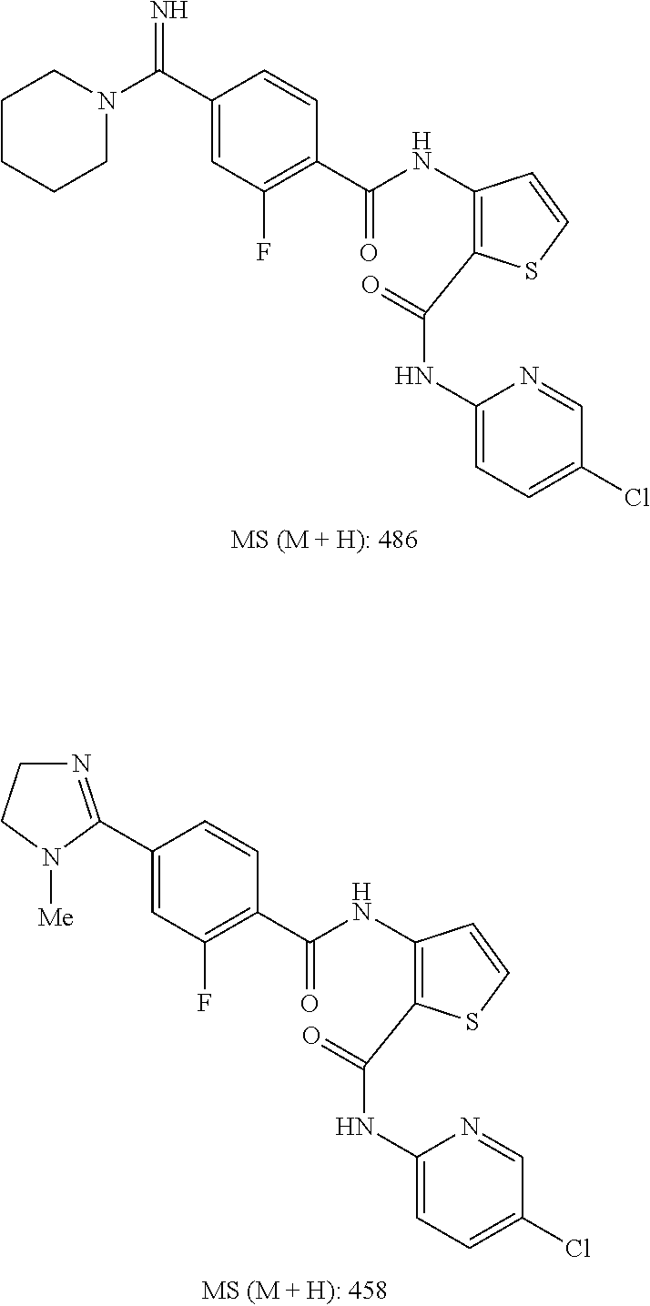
C1(NC(=O)C2=C(NC(=O)C3=C(F)C=C(C(=N)N4CCCCC4)C=C3)C=CS2)=CC=C(Cl)C=N1.C1(NC(=O)C2=C(NC(=O)C3=C(F)C=C(C4=NCCN4[Me])C=C3)C=CS2)=CC=C(Cl)C=N1
